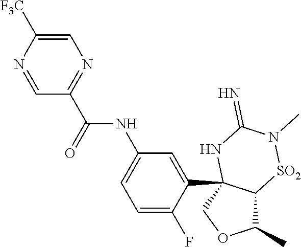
C1(C)C2C(C3=CC(NC(C4=NC=C([F3C])N=C4)=O)=CC=C3F)(CO1)NC(=N)N(C)[SO2]2
